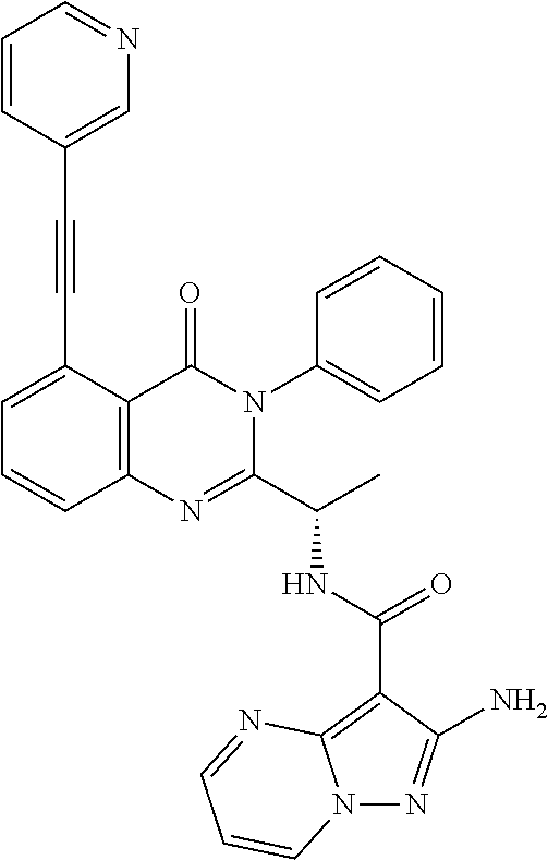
C1(C(NC(C2=NC3=C(C(=O)N2C2=CC=CC=C2)C(C#CC2=CN=CC=C2)=CC=C3)C)=O)=C2N(N=C1N)C=CC=N2
